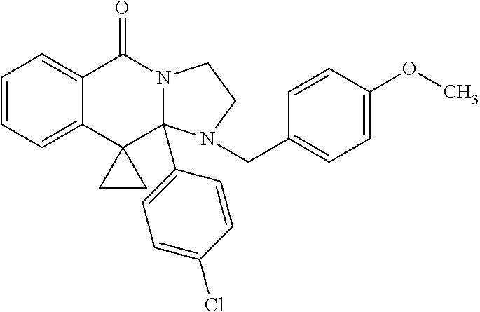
C1=CC=C2C(=C1)C(=O)N1C(C3=CC=C(Cl)C=C3)(C23CC3)N(CC2=CC=C(OC)C=C2)CC1
